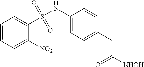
C1(S(NC2=CC=C(CC([NHOH])=O)C=C2)(=O)=O)=CC=CC=C1[NO2]
